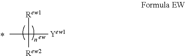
CC([Rew1])([Yew1])[Rew2]
